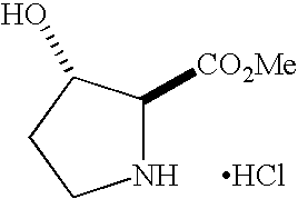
N1C([CO2Me])C(O)CC1.Cl
